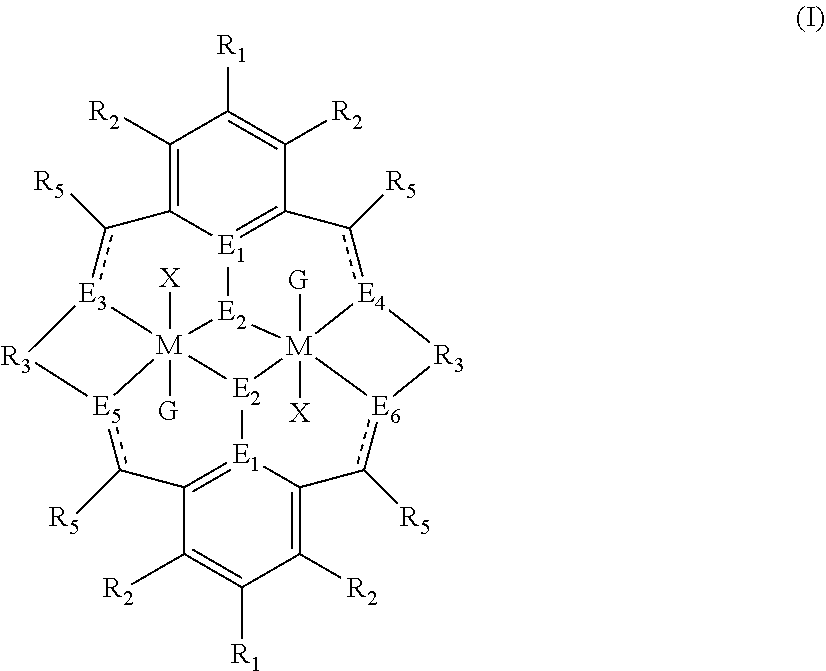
C1([R2])=C2[E1]3=C(C([R2])=C1[R1])c([R5])[E4]1[R3][E6]4c([R5])C5=C([R2])C([R1])=C([R2])C6=[E1]5[E2]5[M]14([X])([G])[E2]3[M]51([G])([X])[E3](c2[R5])[R3][E5]1c6[R5]
